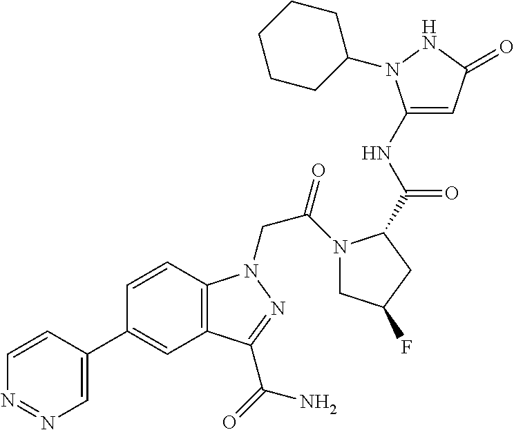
C1=CC(C2=CC3=C(C=C2)N(CC(=O)N2CC(F)CC2C(NC2=CC(=O)NN2C2CCCCC2)=O)N=C3C(=O)N)=CN=N1
